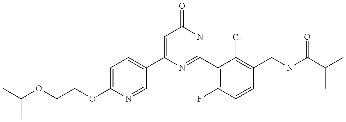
C1(C2=CC=C(OCCOC(C)C)N=C2)=CC(=O)NC(C2=C(F)C=CC(CNC(C(C)C)=O)=C2Cl)=N1
